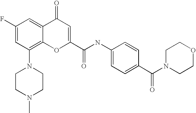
C1(F)=CC(N2CCN(C)CC2)=C2C(=C1)C(=O)C=C(C(=O)NC1=CC=C(C(N3CCOCC3)=O)C=C1)O2
